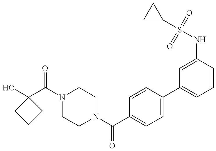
OC1(C(=O)N2CCN(C(=O)C3=CC=C(C4=CC=CC(NS(C5CC5)(=O)=O)=C4)C=C3)CC2)CCC1
